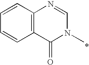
C1=CC2=C(C=C1)C(=O)N(C)C=N2
